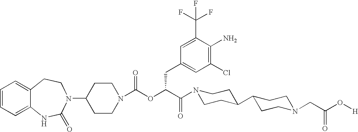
C1=CC=C2C(=C1)CCN(C1CCN(C(OC(C(N3CCC(C4CCN(CC(O[H])=O)CC4)CC3)=O)CC3=CC(Cl)=C(N)C(C(F)(F)F)=C3)=O)CC1)C(=O)N2
